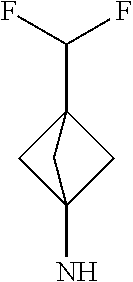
C12(N)CC(C(F)F)(C1)C2
